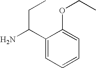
C1(C(N)CC)=CC=CC=C1OCC
